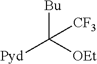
[Bu]C([OEt])([Pyd])[CF3]
